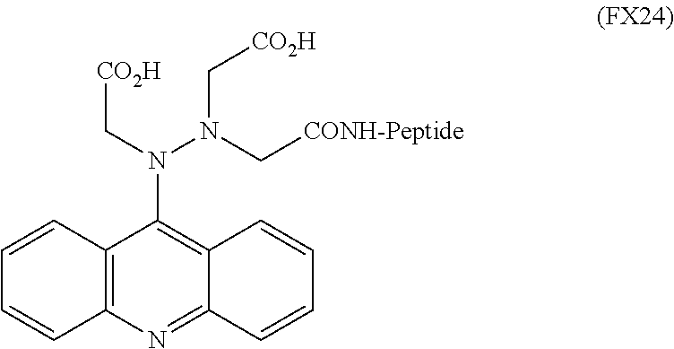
C1=CC2=C(C=C1)N=C1C(=C2N(C[CO2H])N(C[CO2H])C[CONH-Peptide])C=CC=C1
